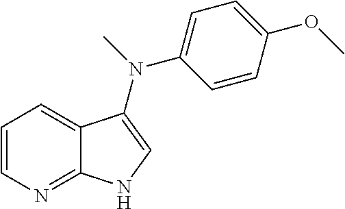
C1=CN=C2C(=C1)C(N(C)C1=CC=C(OC)C=C1)=CN2
